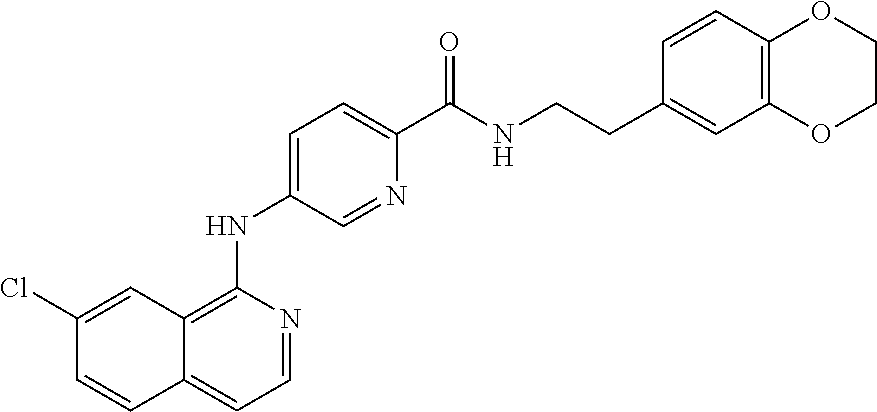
C1=NC(NC2=CC=C(C(NCCC3=CC4=C(C=C3)OCCO4)=O)N=C2)=C2C(=C1)C=CC(Cl)=C2
